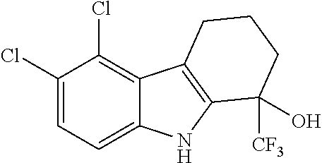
C1(Cl)=CC=C2C(=C1Cl)C1=C(N2)C([CF3])(O)CCC1
